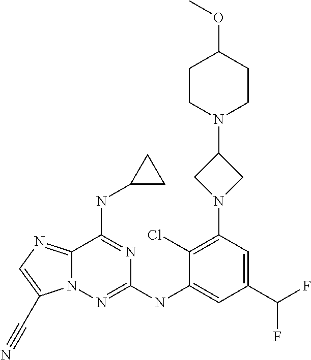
C12=NC=C(C#N)N1N=C(NC1=CC(C(F)F)=CC(N3CC(N4CCC(OC)CC4)C3)=C1Cl)N=C2NC1CC1
